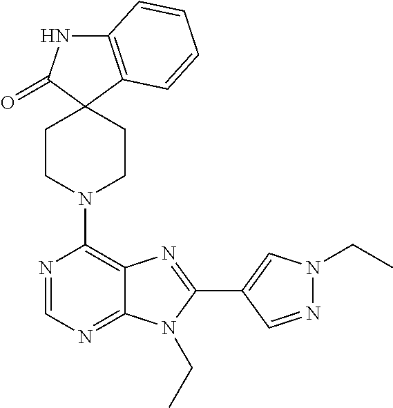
C12=C(C3(C(=O)N1)CCN(C1=C4C(=NC=N1)N(CC)C(C1=CN(CC)N=C1)=N4)CC3)C=CC=C2
